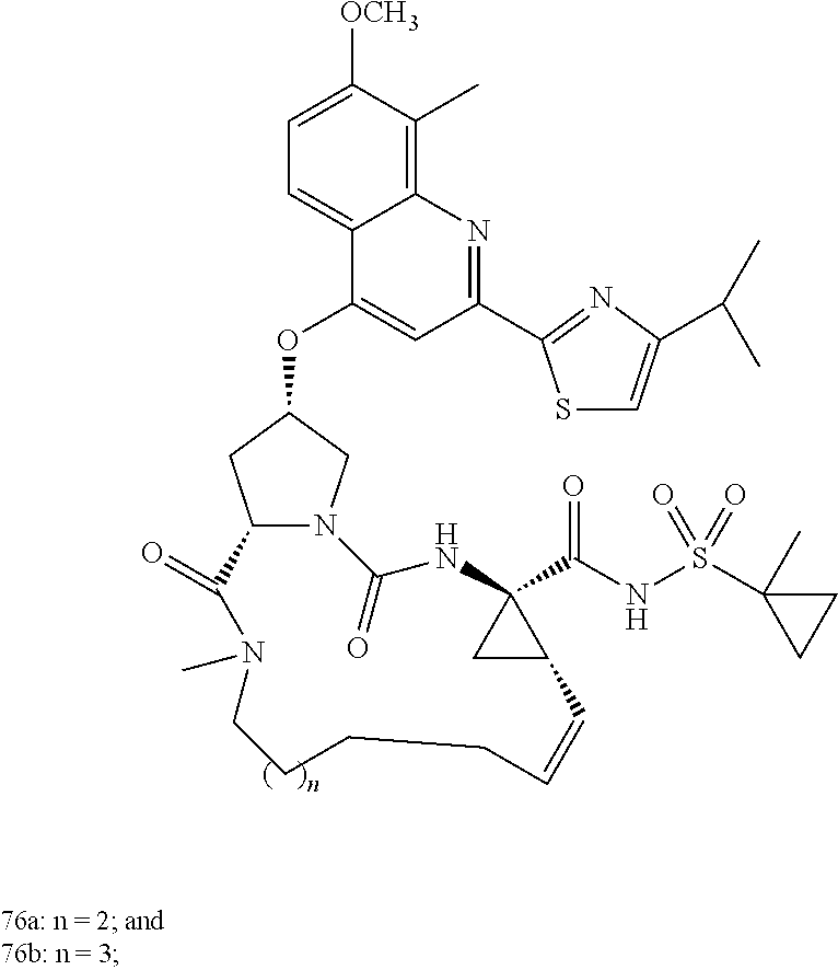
C12N(CC(OC3=CC(C4=NC(C(C)C)=CS4)=NC4=C(C)C([OCH3])=CC=C34)C1)C(=O)NC1(C(NS(C3(C)CC3)(=O)=O)=O)CC1C=CCCCCN(C)C2=O
